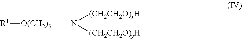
[O(CH2)3](N([(CH2CH2O)xH])[(CH2CH2O)yH])[R1]
